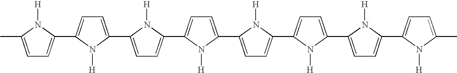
CC1=CC=C(C2=CC=C(C3=CC=C(C4=CC=C(C5=CC=C(C6=CC=C(C7=CC=C(C8=CC=C(C)N8[H])N7[H])N6[H])N5[H])N4[H])N3[H])N2[H])N1[H]
